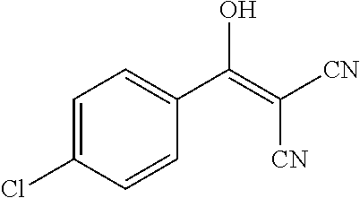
C1=C(Cl)C=CC(C(=C([CN])[CN])O)=C1
